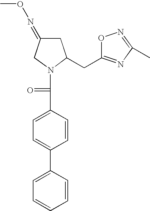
C1=C(C2=CC=C(C(=O)N3C(CC4=NC(C)=NO4)CC(=NOC)C3)C=C2)C=CC=C1
